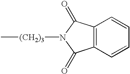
C12=C(C(=O)N([(CH2)3]C)C1=O)C=CC=C2
